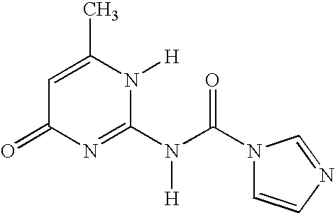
C1=C(C)N([H])C(N(C(N2C=CN=C2)=O)[H])=NC1=O
